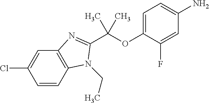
C(C)(C)(OC1=CC=C(N)C=C1F)C1=NC2=C(C=CC(Cl)=C2)N1CC
